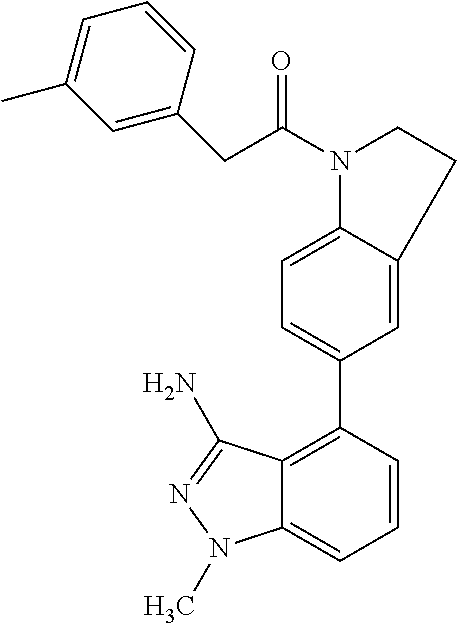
C1=CC(C2=CC=C3C(=C2)CCN3C(CC2=CC(C)=CC=C2)=O)=C2C(=C1)N(C)N=C2N
